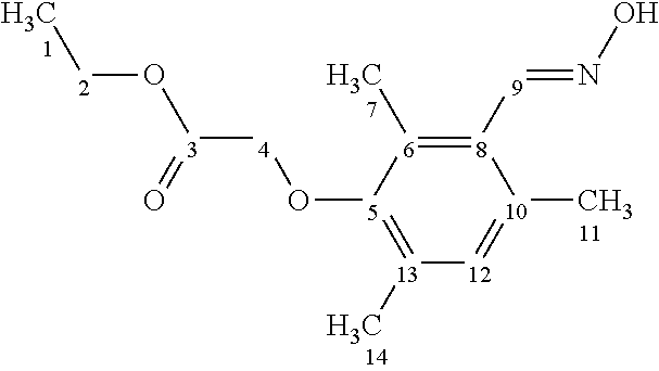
[8]1([9]=NO)=[6](C)[5](O[4][3](O[2]C)=O)=[13](C)[12]=[10]1C
